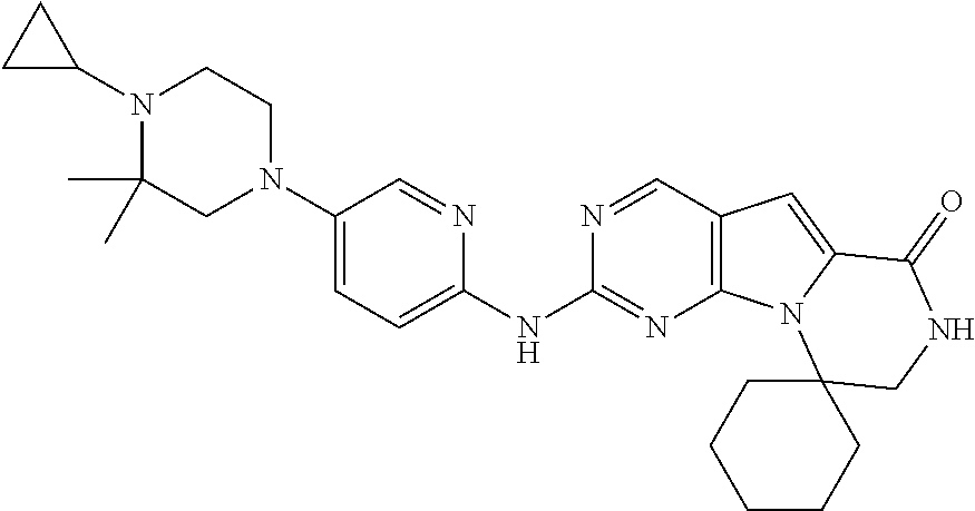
N1(C2=CC=C(NC3=NC4=C(C=N3)C=C3N4C4(CNC3=O)CCCCC4)N=C2)CCN(C2CC2)C(C)(C)C1
